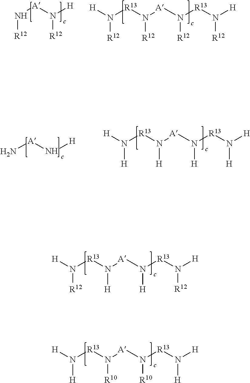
N([R10])([R13]N([H])[H])[A]N([R10])[R13]N([H])[H].N([H])([R13]N([R12])[H])[A]N([H])[R13]N([R12])[H].N([A]N([R12])[H])[R12].N([R12])([R13]N([R12])[H])[A]N([R12])[R13]N([R12])[H].N[A]N[H].N([H])([R13]N([H])[H])[A]N([H])[R13]N([H])[H]
